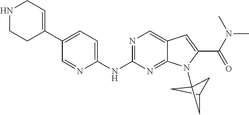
C1C2CC1(N1C3=NC(NC4=CC=C(C5=CCNCC5)C=N4)=NC=C3C=C1C(N(C)C)=O)C2
